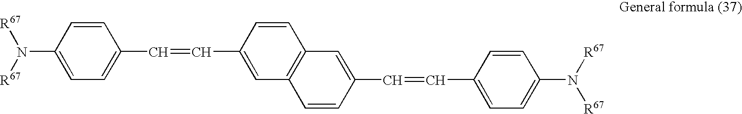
[R67]N(C1=CC=C(C=CC2=CC3=C(C=C2)C=C(C=CC2=CC=C(N([R67])[R67])C=C2)C=C3)C=C1)[R67]
